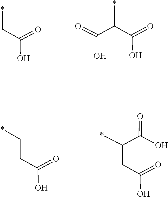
C(C(O)=O)*.C(C(O)=O)(C(=O)O)*.C(C(O)=O)C*.C(C(O)=O)C(*)C(=O)O
